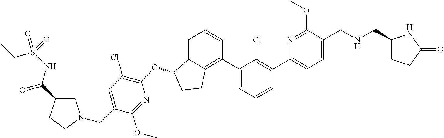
C1=C(C2=C(Cl)C(C3=C4C(=CC=C3)C(OC3=C(Cl)C=C(CN5CC(C(NS(CC)(=O)=O)=O)CC5)C(OC)=N3)CC4)=CC=C2)N=C(OC)C(CNCC2CCC(=O)N2)=C1
